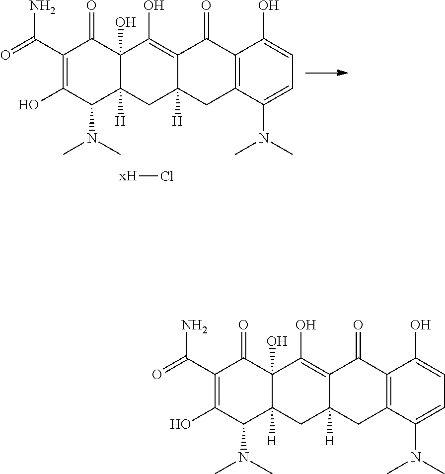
O=C(C1=C(O)C(N(C)C)C2([H])C(O)(C1=O)C(O)=C1C([H])(C2)CC2=C(C1=O)C(O)=CC=C2N(C)C)N.O=C(C1=C(O)C(N(C)C)C2([H])C(O)(C1=O)C(O)=C1C([H])(C2)CC2=C(C1=O)C(O)=CC=C2N(C)C)N.[xH]Cl
